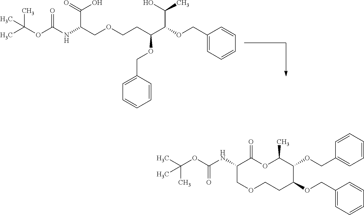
CC(OC(NC(COCCC(C(C(C)O)OCC1=CC=CC=C1)OCC1=CC=CC=C1)C(=O)O)=O)(C)C.CC(OC(=O)NC1COCCC(OCC2=CC=CC=C2)C(OCC2=CC=CC=C2)C(C)OC1=O)(C)C
